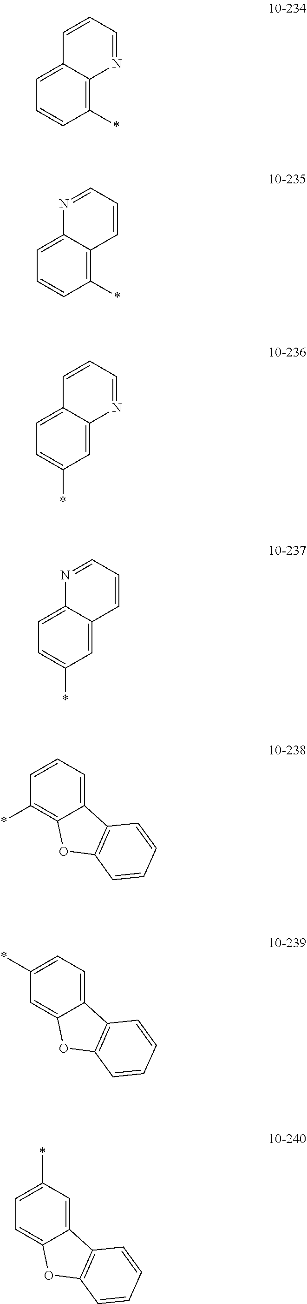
C1=C2C(=C(*)C=C1)N=CC=C2.C1=C2C(=C(*)C=C1)C=CC=N2.C1=C2C(=CC(*)=C1)N=CC=C2.C1=C2C(=CC(*)=C1)C=CC=N2.C1=CC=C2C(=C1*)OC1=C2C=CC=C1.C1(*)=CC=C2C(=C1)OC1=C2C=CC=C1.C1=C(*)C=C2C(=C1)OC1=C2C=CC=C1
